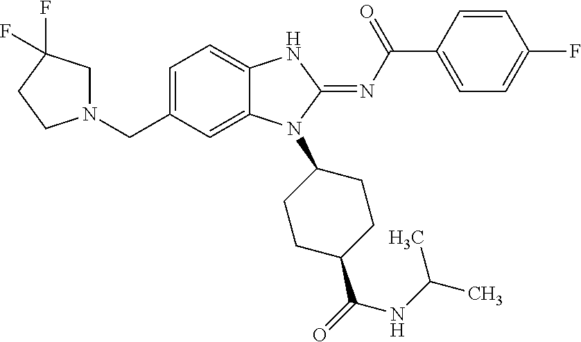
C1=C(CN2CC(F)(F)CC2)C=C2C(=C1)NC(=NC(C1=CC=C(F)C=C1)=O)N2C1CCC(C(NC(C)C)=O)CC1
